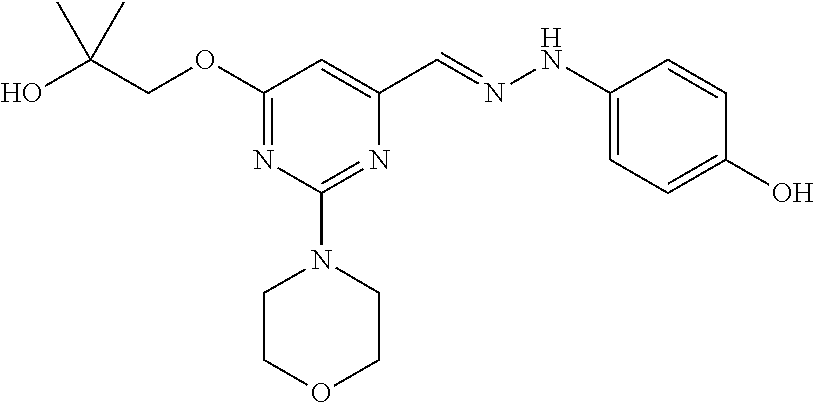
OC(COC1=NC(N2CCOCC2)=NC(C=NNC2=CC=C(O)C=C2)=C1)(C)C
